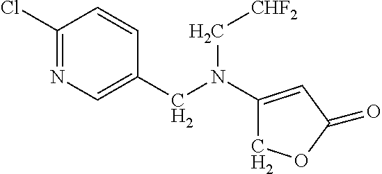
C1(Cl)=NC=C(CN(C2=CC(=O)OC2)C[CHF2])C=C1
